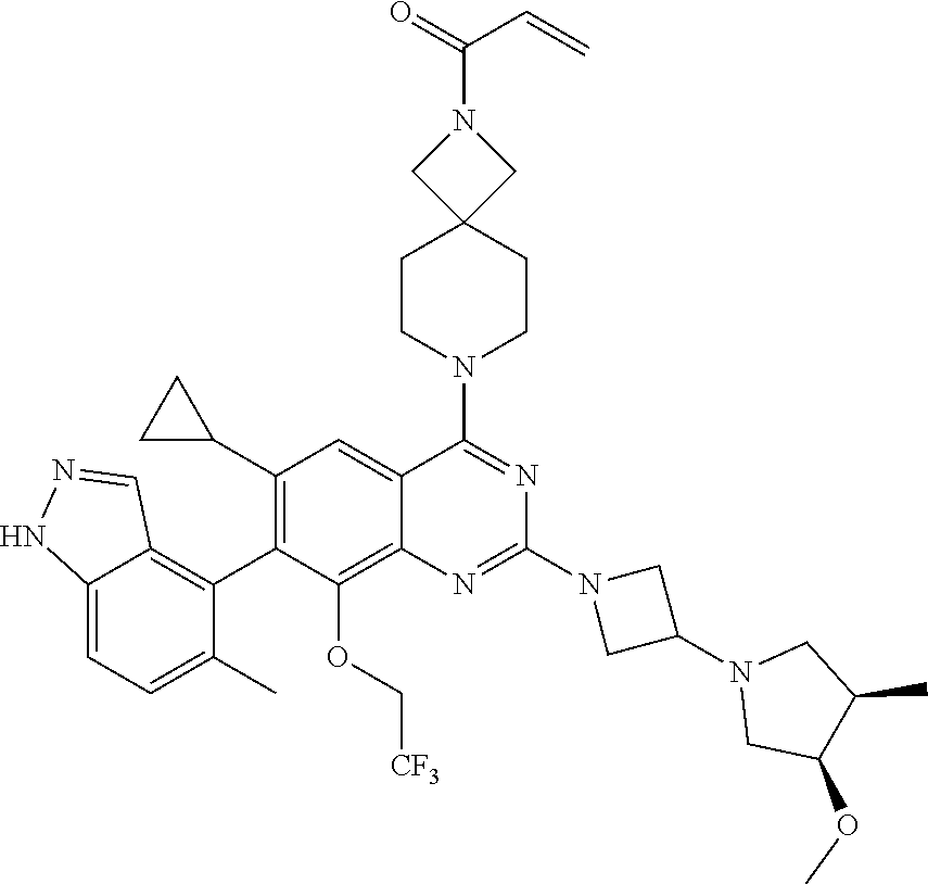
C12=CC=C(C)C(C3=C(C4CC4)C=C4C(=C3OC[CF3])N=C(N3CC(N5CC(OC)C(C)C5)C3)N=C4N3CCC4(CC3)CN(C(=O)C=C)C4)=C1C=NN2
